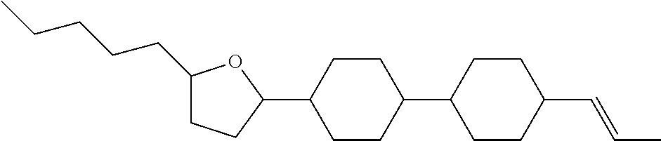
C1(CCCCC)CCC(C2CCC(C3CCC(C=CC)CC3)CC2)O1
